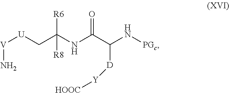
[U](CC(NC(C(N[PGc])[D][Y][HOOC])=O)([R6])[R8])[V]N
